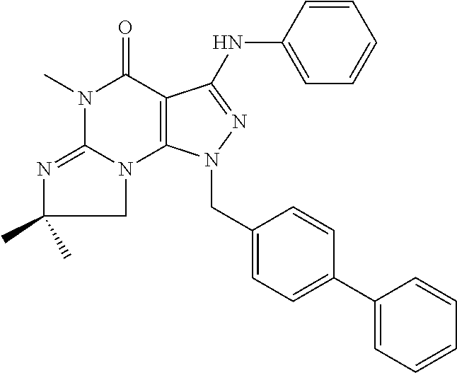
N1(C)C(=O)C2=C(N(CC3=CC=C(C4=CC=CC=C4)C=C3)N=C2NC2=CC=CC=C2)N2C1=NC(C)(C)C2
